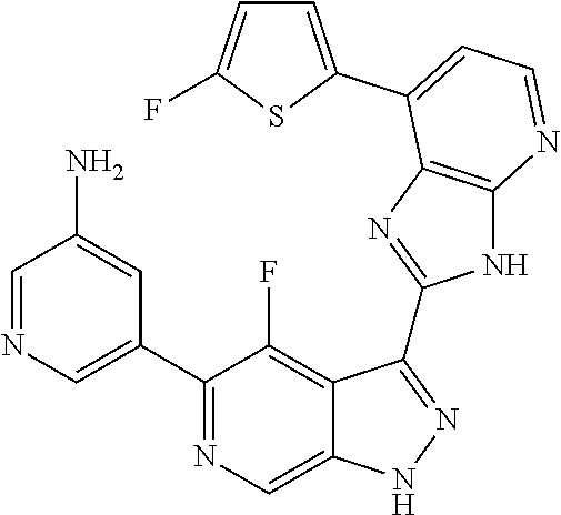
C1=NC=C(C2=NC=C3C(=C2F)C(C2=NC4=C(N2)N=CC=C4C2=CC=C(F)S2)=NN3)C=C1N
